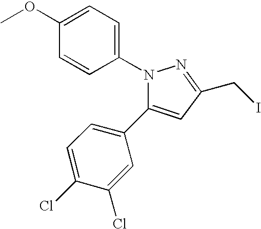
N1(C2=CC=C(OC)C=C2)N=C(CI)C=C1C1=CC=C(Cl)C(Cl)=C1
